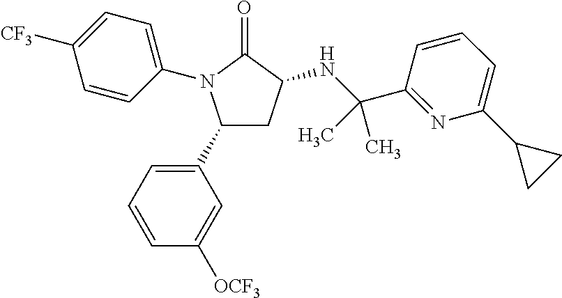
C1(C2=CC=CC([OCF3])=C2)CC(NC(C2=NC(C3CC3)=CC=C2)(C)C)C(=O)N1C1=CC=C([CF3])C=C1
